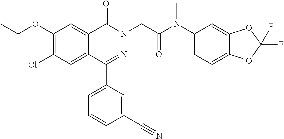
C1(C2=CC=CC(C#N)=C2)=NN(CC(N(C2=CC=C3C(=C2)OC(F)(F)O3)C)=O)C(=O)C2=CC(OCC)=C(Cl)C=C12
